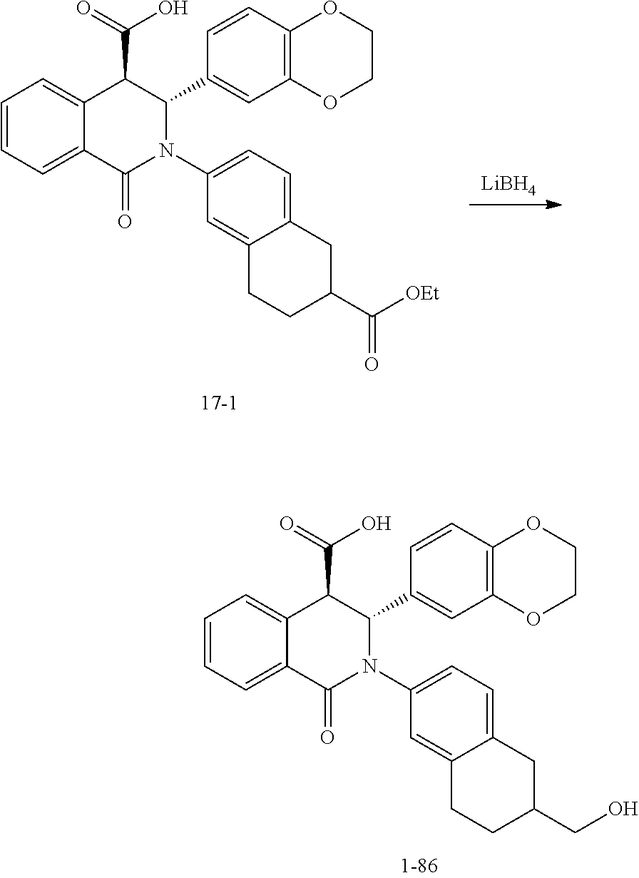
C1=CC=C2C(=C1)C(C(O)=O)C(C1=CC3=C(C=C1)OCCO3)N(C1=CC=C3C(=C1)CCC(CO)C3)C2=O.C1=CC=C2C(=C1)C(C(O)=O)C(C1=CC3=C(C=C1)OCCO3)N(C1=CC=C3C(=C1)CCC(C(=O)[OEt])C3)C2=O.[LiBH4]
